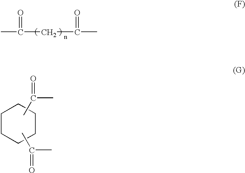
C(CC(C)=O)(C)=O.C1CCCCC1.CC(C)=O.CC(C)=O
